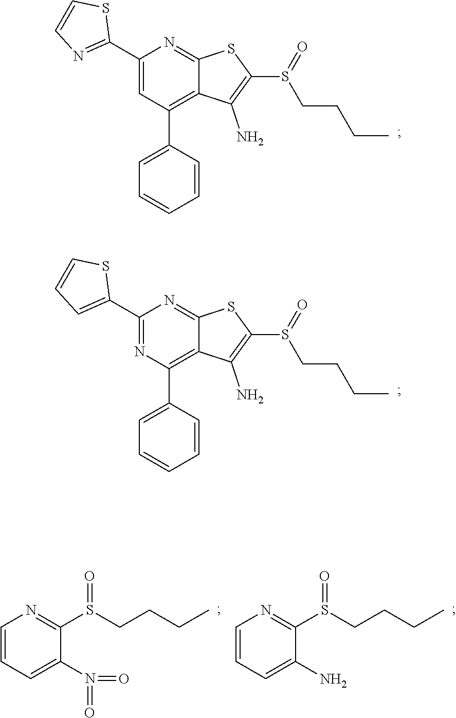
O=S(C1=C(N)C2=C(C3=CC=CC=C3)C=C(C3=NC=CS3)N=C2S1)CCCC.O=S(C1=C(N)C2=C(C3=CC=CC=C3)N=C(C3=CC=CS3)N=C2S1)CCCC.C1=CC=C(N(=O)=O)C(S(CCCC)=O)=N1.C1=CC=C(N)C(S(CCCC)=O)=N1
